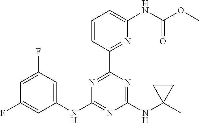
C1=C(F)C=C(NC2=NC(NC3(C)CC3)=NC(C3=NC(NC(OC)=O)=CC=C3)=N2)C=C1F
